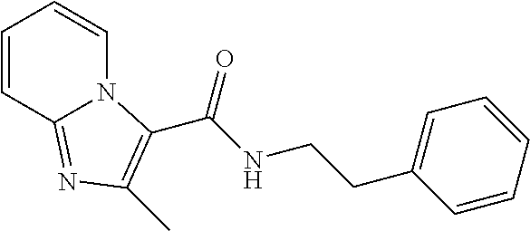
C(NCCC1=CC=CC=C1)(=O)C1=C(C)N=C2C=CC=CN21
